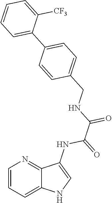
C1=CC=C2C(=N1)C(NC(=O)C(=O)NCC1=CC=C(C3=CC=CC=C3[CF3])C=C1)=CN2
